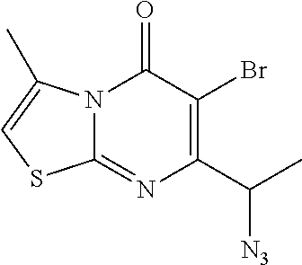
N12C(=NC(C(C)[N3])=C(Br)C1=O)SC=C2C
